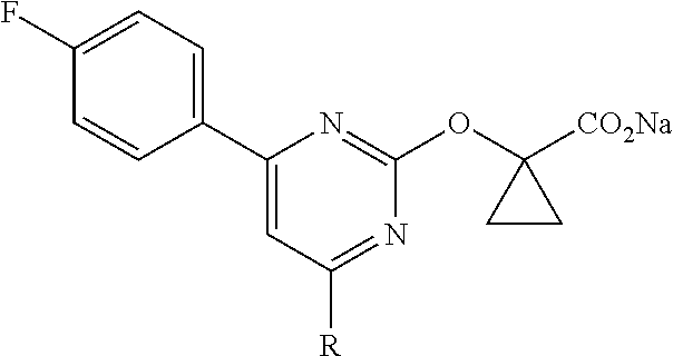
C1(F)=CC=C(C2=CC([R])=NC(OC3([CO2Na])CC3)=N2)C=C1
